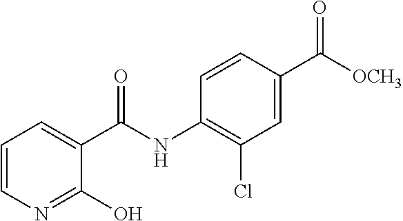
C1=CN=C(O)C(C(NC2=C(Cl)C=C(C([OCH3])=O)C=C2)=O)=C1
